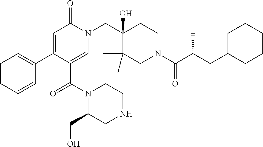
N1(CC2(O)C(C)(C)CN(C(=O)C(CC3CCCCC3)C)CC2)C(=O)C=C(C2=CC=CC=C2)C(C(=O)N2C(CO)CNCC2)=C1
